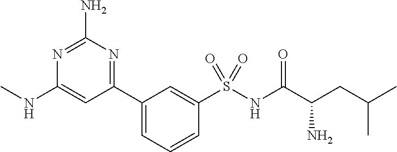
C1(C2=NC(N)=NC(NC)=C2)=CC=CC(S(NC(C(CC(C)C)N)=O)(=O)=O)=C1
